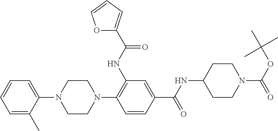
C1=C(C)C(N2CCN(C3=C(NC(=O)C4=CC=CO4)C=C(C(NC4CCN(C(OC(C)(C)C)=O)CC4)=O)C=C3)CC2)=CC=C1
